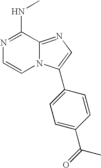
N1=C(NC)C2=NC=C(C3=CC=C(C(=O)C)C=C3)N2C=C1
